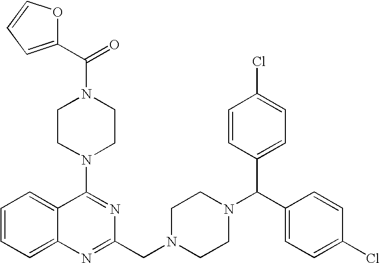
C1=CC=C2C(=C1)C(N1CCN(C(C3=CC=CO3)=O)CC1)=NC(CN1CCN(C(C3=CC=C(Cl)C=C3)C3=CC=C(Cl)C=C3)CC1)=N2
